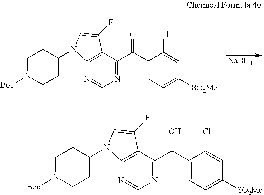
[NaBH4].N1=C(C(C2=CC=C([SO2Me])C=C2Cl)=O)C2=C(N=C1)N(C1CCN([Boc])CC1)C=C2F.N1=C(C(C2=CC=C([SO2Me])C=C2Cl)O)C2=C(N=C1)N(C1CCN([Boc])CC1)C=C2F
